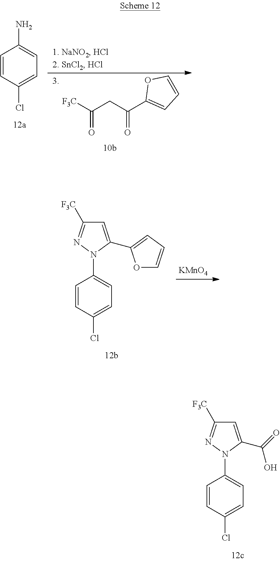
C1=CC(Cl)=CC=C1N1C(C(=O)O)=CC([F3C])=N1.C1=CC(Cl)=CC=C1N1C(C2=CC=CO2)=CC([F3C])=N1.[KMnO4].C1=CC(Cl)=CC=C1N.[F3C]C(CC(C1=CC=CO1)=O)=O
